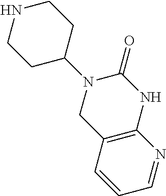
N1(C2CCNCC2)CC2=C(NC1=O)N=CC=C2
